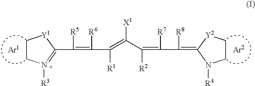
C1CN([R3])=C(C([R5])=C([R6])C(=C(C([R2])=C([R7])C([R8])=C2N([R4])CC[Y2]2)[X1])[R1])[Y1]1
